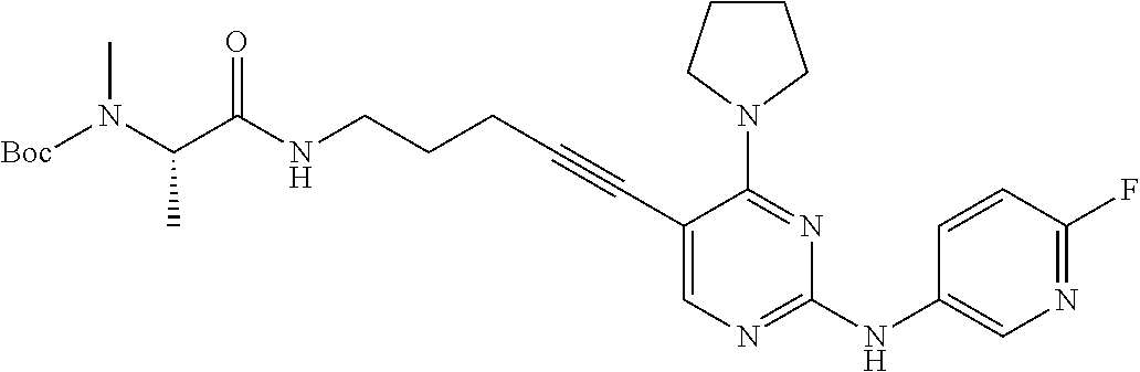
N(CCCC#CC1=CN=C(NC2=CN=C(F)C=C2)N=C1N1CCCC1)C(=O)C(N(C)[Boc])C
